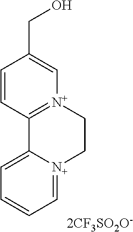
C1=C2[N+](=CC=C1)CC[N+]1=C2C=CC(CO)=C1
